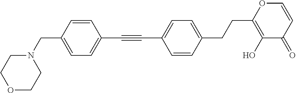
C(#CC1=CC=C(CN2CCOCC2)C=C1)C1=CC=C(CCC2=C(O)C(=O)C=CO2)C=C1
